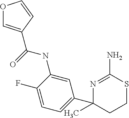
N(C1=CC(C2(C)CCSC(N)=N2)=CC=C1F)C(=O)C1=COC=C1
